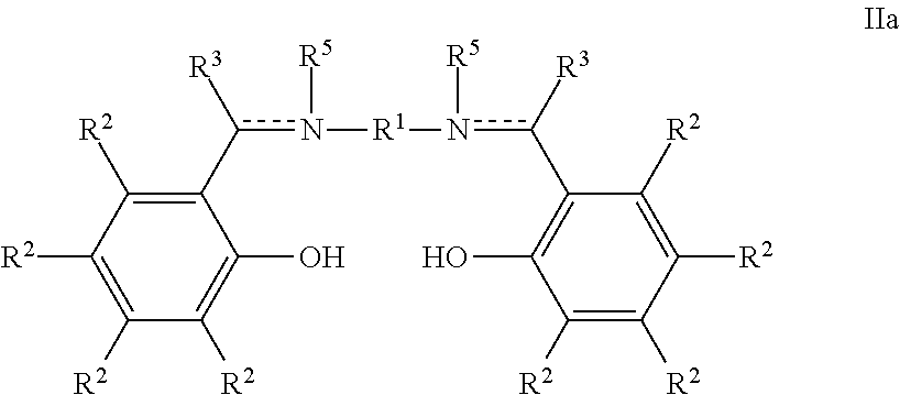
C1([R2])=C([R2])C([R2])=C(c([R3])n([R5])[R1]n([R5])c([R3])C2=C(O)C([R2])=C([R2])C([R2])=C2[R2])C(O)=C1[R2]
